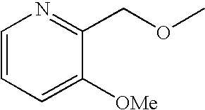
C1=CC=C([OMe])C(COC)=N1
